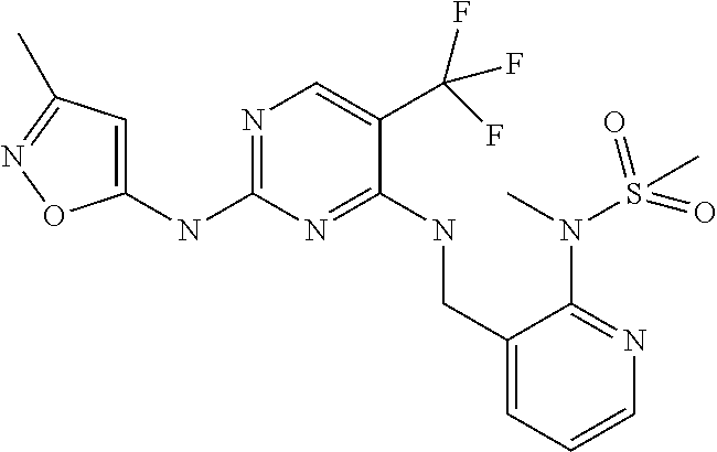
N1=C(NC2=CC(C)=NO2)N=C(NCC2=CC=CN=C2N(C)S(C)(=O)=O)C(C(F)(F)F)=C1
